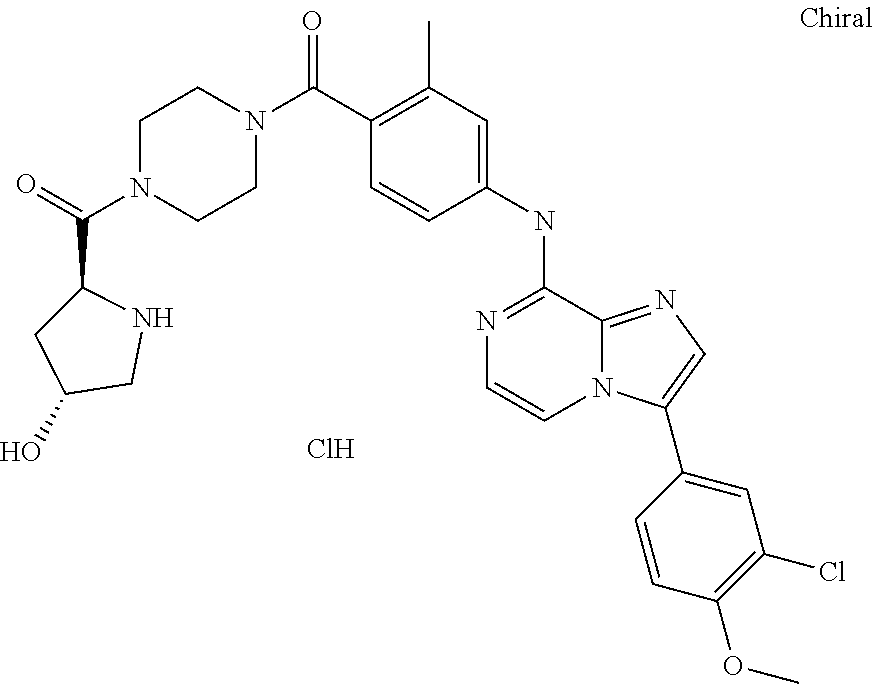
N1(C(C2=C(C)C=C(NC3=NC=CN4C3=NC=C4C3=CC(Cl)=C(OC)C=C3)C=C2)=O)CCN(C(=O)C2CC(O)CN2)CC1.Cl
